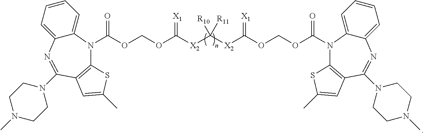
C(OCOC([X2]C([X2]C(OCOC(=O)N1C2=CC=CC=C2N=C(N2CCN(C)CC2)C2=C1SC(C)=C2)=[X1])([R10])[R11])=[X1])(=O)N1C2=CC=CC=C2N=C(N2CCN(C)CC2)C2=C1SC(C)=C2
